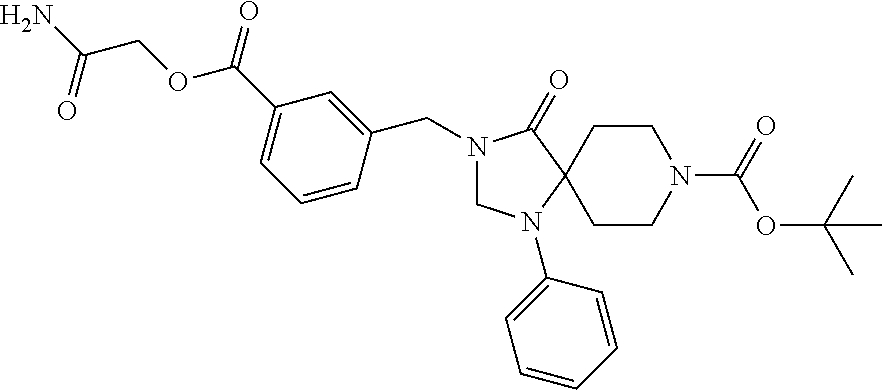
C1N(C2=CC=CC=C2)C2(C(=O)N1CC1=CC(C(OCC(N)=O)=O)=CC=C1)CCN(C(OC(C)(C)C)=O)CC2
